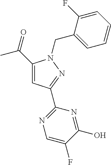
C1(C(=O)C)=CC(C2=NC=C(F)C(O)=N2)=NN1CC1=CC=CC=C1F
